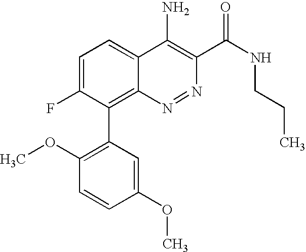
C1=C(F)C(C2=C(OC)C=CC(OC)=C2)=C2C(=C1)C(N)=C(C(NCCC)=O)N=N2
